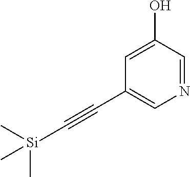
N1=CC(O)=CC(C#C[Si](C)(C)C)=C1
